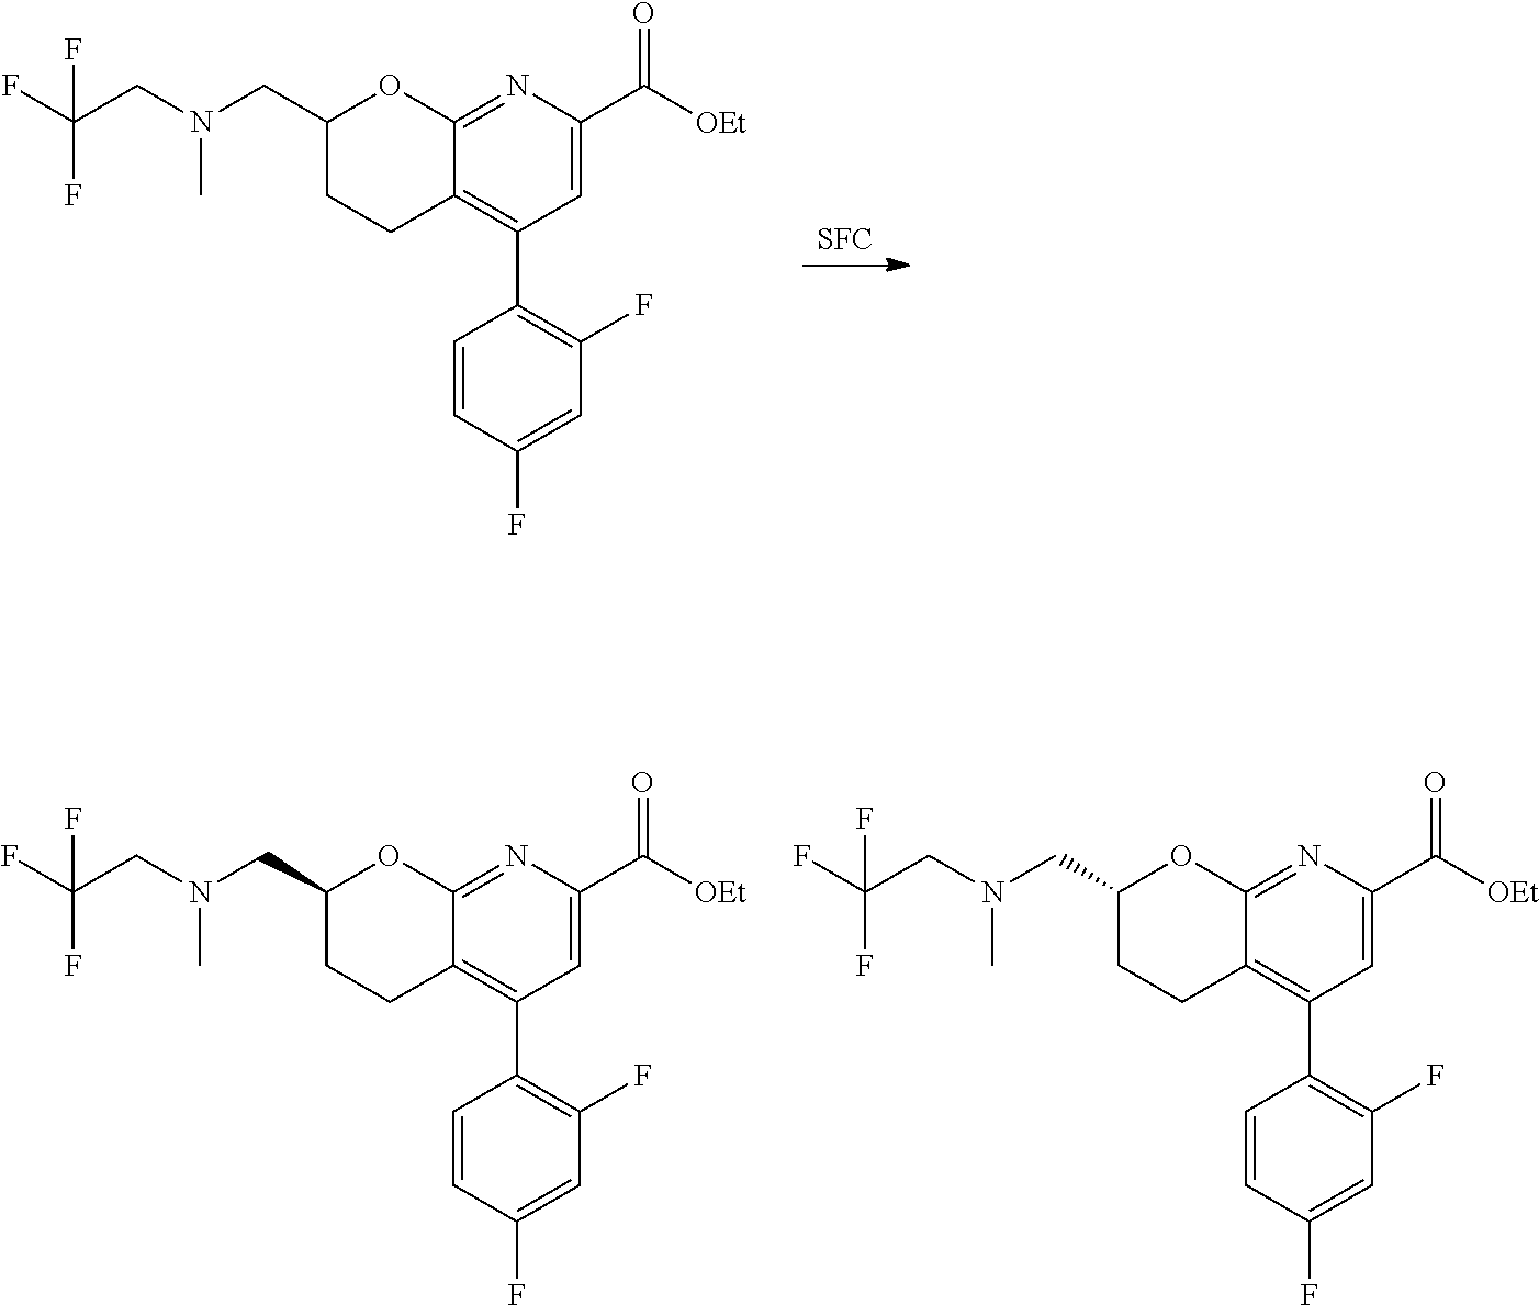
[SFC].C12=NC(C([OEt])=O)=CC(C3=C(F)C=C(F)C=C3)=C1CCC(CN(CC(F)(F)F)C)O2.C12=NC(C([OEt])=O)=CC(C3=C(F)C=C(F)C=C3)=C1CCC(CN(CC(F)(F)F)C)O2.C12=NC(C([OEt])=O)=CC(C3=C(F)C=C(F)C=C3)=C1CCC(CN(CC(F)(F)F)C)O2
